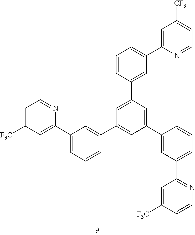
C1=C([F3C])C=C(C2=CC=CC(C3=CC(C4=CC(C5=NC=CC([F3C])=C5)=CC=C4)=CC(C4=CC(C5=CC([CF3])=CC=N5)=CC=C4)=C3)=C2)N=C1
